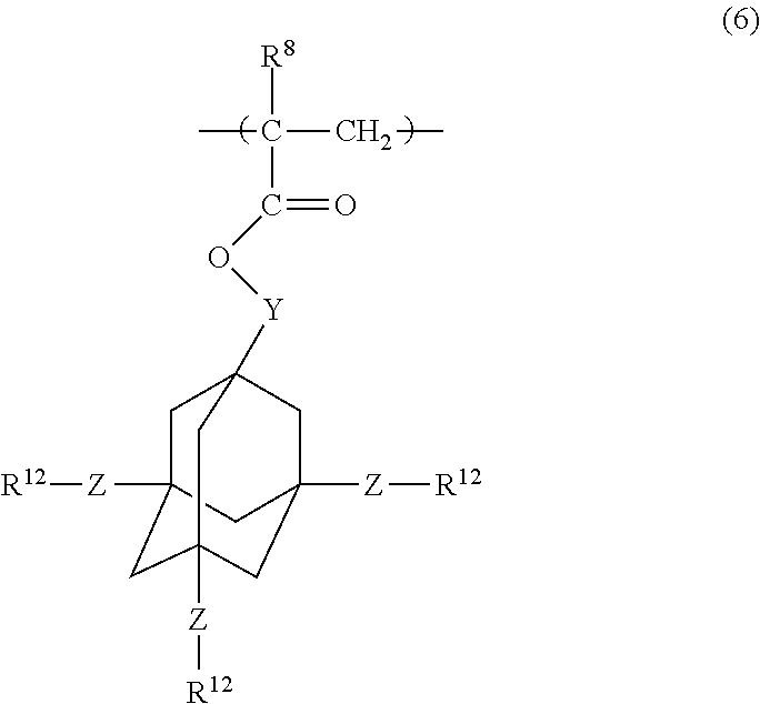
CC(CC)([R8])C(=O)O[Y]C12CC3([Z][R12])CC([Z][R12])(CC([Z][R12])(C1)C3)C2
